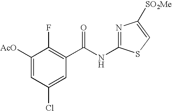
C1([AcO])=CC(Cl)=CC(C(NC2=NC([SO2Me])=CS2)=O)=C1F
